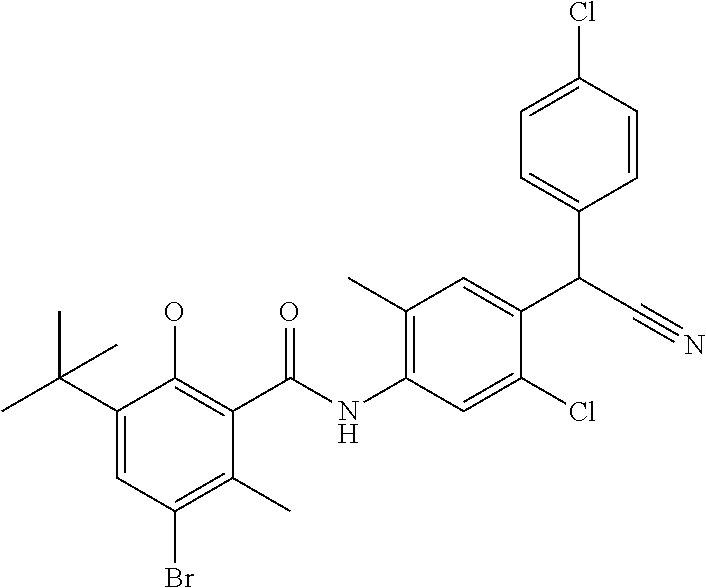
C1(C(C)(C)C)=CC(Br)=C(C)C(C(NC2=C(C)C=C(C(C#N)C3=CC=C(Cl)C=C3)C(Cl)=C2)=O)=C1O
